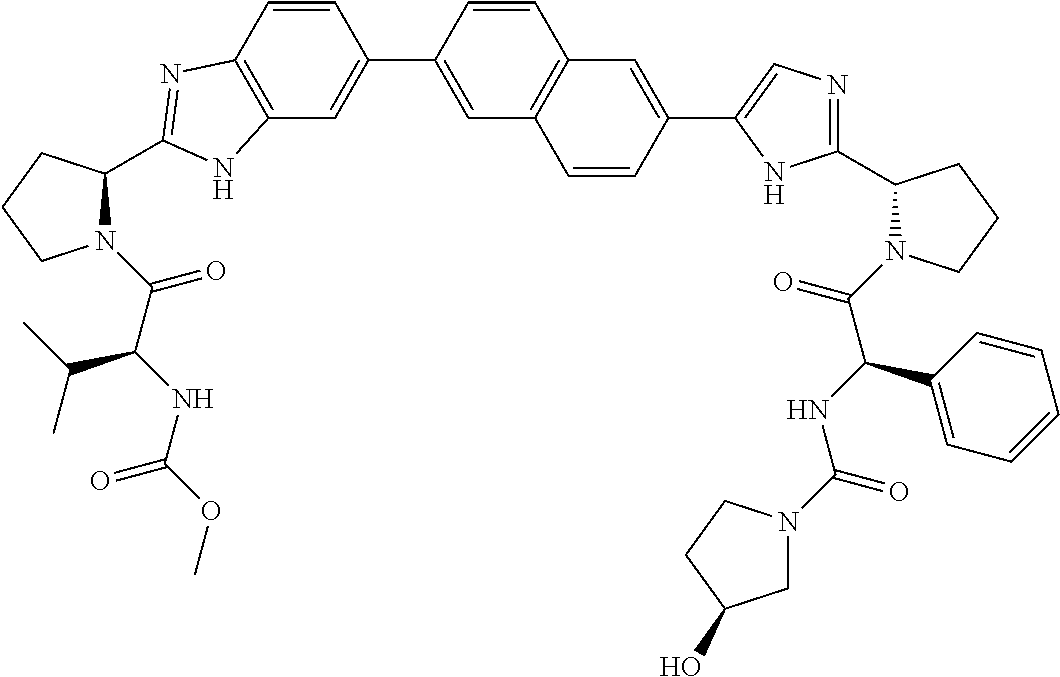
C12=C(C=C(C3=CC4=C(C=C3)C=C(C3=CN=C(C5N(C(=O)C(C6=CC=CC=C6)NC(=O)N6CC(O)CC6)CCC5)N3)C=C4)C=C1)NC(C1N(C(=O)C(NC(=O)OC)C(C)C)CCC1)=N2
